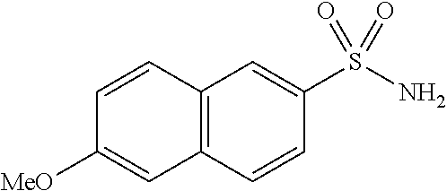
C12=C(C=CC(S(N)(=O)=O)=C1)C=C([MeO])C=C2
